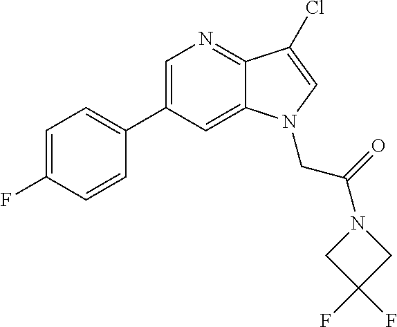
C1=C(C2=CC=C(F)C=C2)C=C2C(=N1)C(Cl)=CN2CC(N1CC(F)(F)C1)=O
